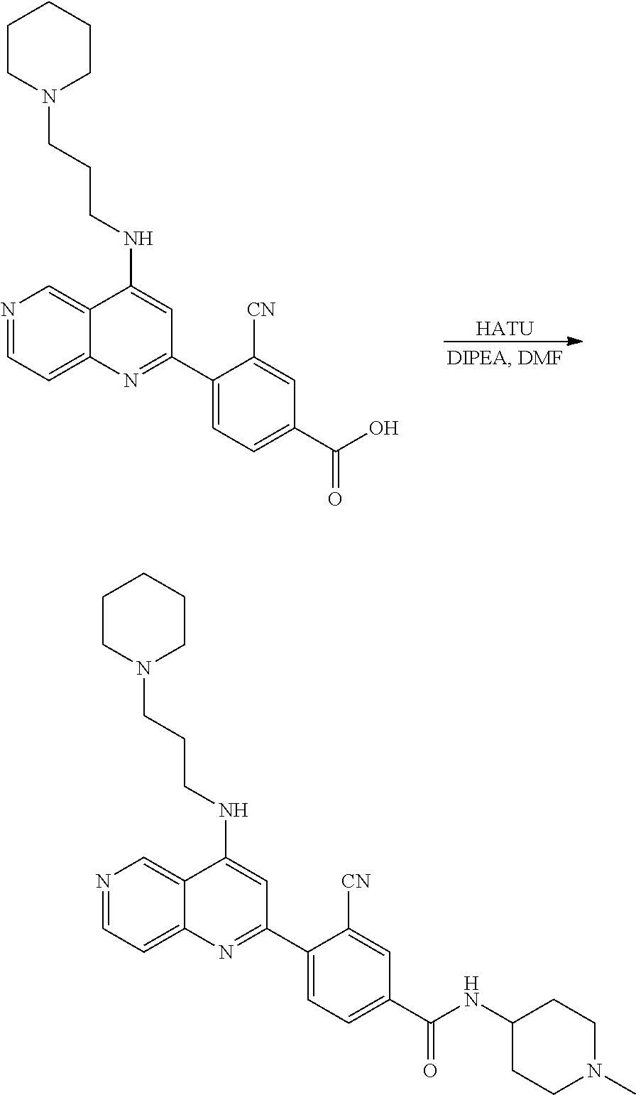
[HATU].C1CN(CCCNC2=CC(C3=CC=C(C(O)=O)C=C3[CN])=NC3=CC=NC=C23)CCC1.C1CN(CCCNC2=CC(C3=CC=C(C(NC4CCN(C)CC4)=O)C=C3[CN])=NC3=CC=NC=C23)CCC1
